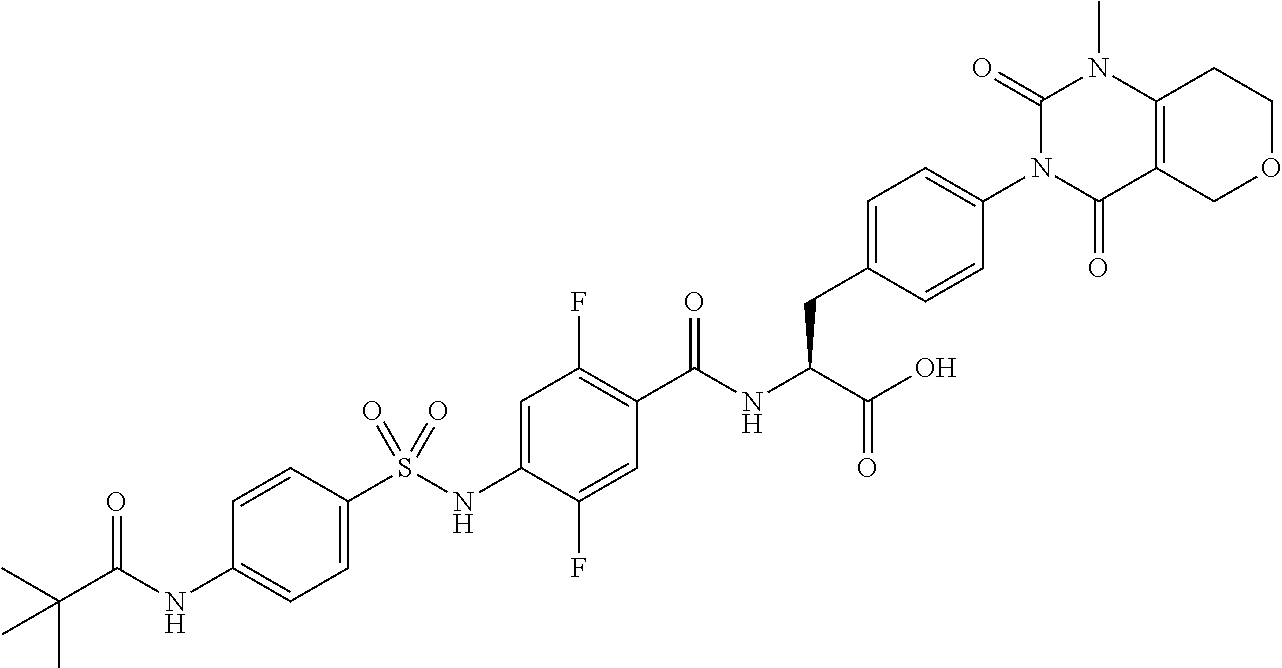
C1=C(S(NC2=CC(F)=C(C(NC(C(O)=O)CC3=CC=C(N4C(=O)C5=C(N(C)C4=O)CCOC5)C=C3)=O)C=C2F)(=O)=O)C=CC(NC(C(C)(C)C)=O)=C1
